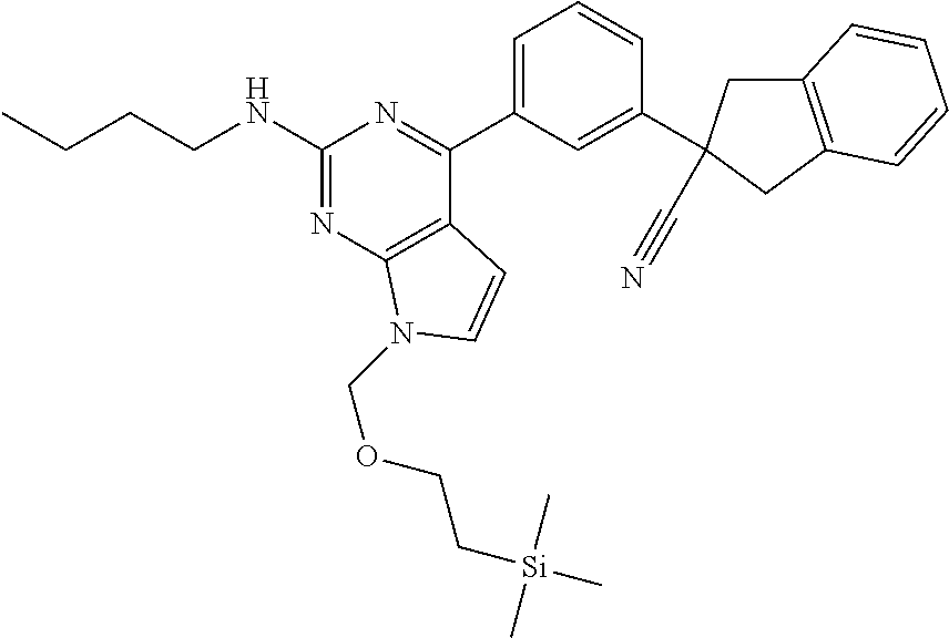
C1(NCCCC)=NC2=C(C(C3=CC=CC(C4(C#N)CC5=C(C4)C=CC=C5)=C3)=N1)C=CN2COCC[Si](C)(C)C
